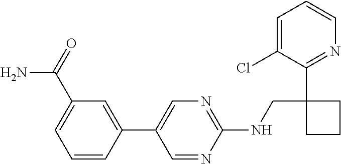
C1=CC(C2=CN=C(NCC3(C4=NC=CC=C4Cl)CCC3)N=C2)=CC(C(=O)N)=C1
